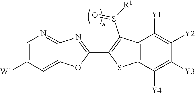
C12=CC([W1])=CN=C1N=C(C1=C(S(=O)[R1])C3=C(S1)C([Y4])=C([Y3])C([Y2])=C3[Y1])O2
